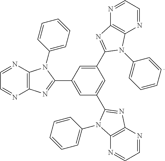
C1(C2=NC3=C(N=CC=N3)N2C2=CC=CC=C2)=CC(C2=NC3=C(N=CC=N3)N2C2=CC=CC=C2)=CC(C2=NC3=C(N=CC=N3)N2C2=CC=CC=C2)=C1
